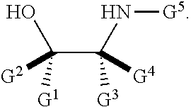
OC(C(N[G5])([G4])[G3])([G2])[G1]
